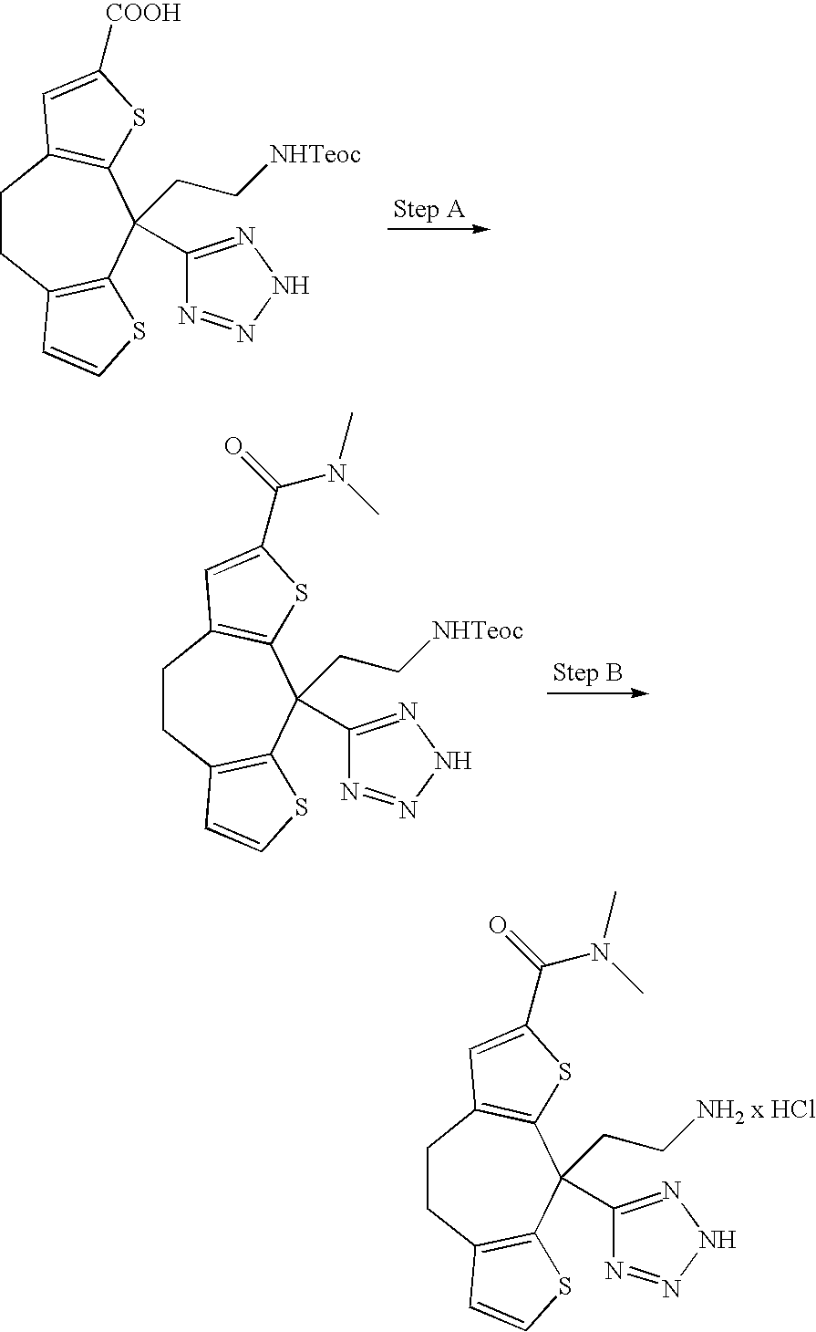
C1CC2=C(C(CC[NHTeoc])(C3=NNN=N3)C3=C1C=C([COOH])S3)SC=C2.C1CC2=C(C(CC[NHTeoc])(C3=NNN=N3)C3=C1C=C(C(N(C)C)=O)S3)SC=C2.C1CC2=C(C(CC[NH2 x HCl])(C3=NNN=N3)C3=C1C=C(C(N(C)C)=O)S3)SC=C2
